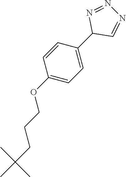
C1(OCCCC(C)(C)C)=CC=C(C2C=NN=N2)C=C1
